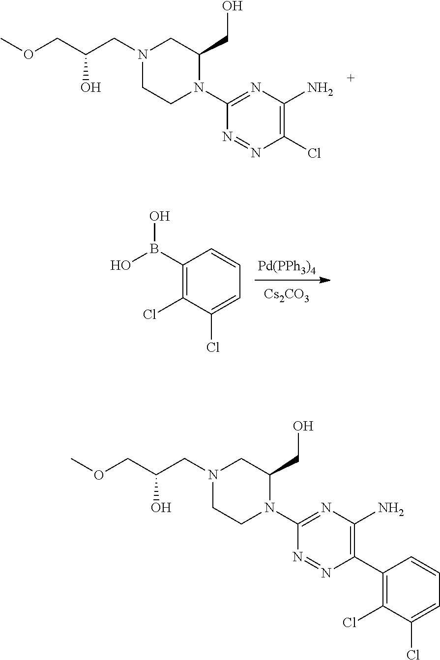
[Pd(PPh3)4].[Cs2CO3].C1(B(O)O)=C(Cl)C(Cl)=CC=C1.ClC1=C(N)N=C(N2C(CO)CN(CC(COC)O)CC2)N=N1.C1(C2=C(N)N=C(N3C(CO)CN(CC(COC)O)CC3)N=N2)=C(Cl)C(Cl)=CC=C1
